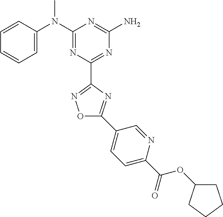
C1=CC(N(C2=NC(C3=NOC(C4=CC=C(C(=O)OC5CCCC5)N=C4)=N3)=NC(N)=N2)C)=CC=C1
